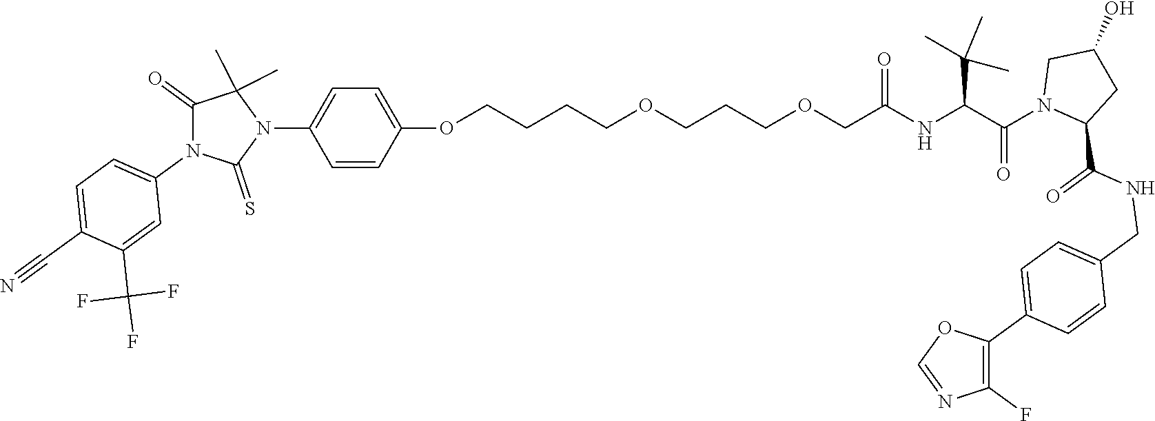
C(NC(C(N1CC(O)CC1C(NCC1=CC=C(C2=C(F)N=CO2)C=C1)=O)=O)C(C)(C)C)(=O)COCCCOCCCCOC1=CC=C(N2C(C)(C)C(=O)N(C3=CC=C(C#N)C(C(F)(F)F)=C3)C2=S)C=C1
